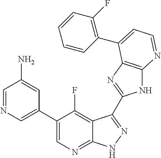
C1=NC=C(C2=CN=C3C(=C2F)C(C2=NC4=C(N2)N=CC=C4C2=C(F)C=CC=C2)=NN3)C=C1N
